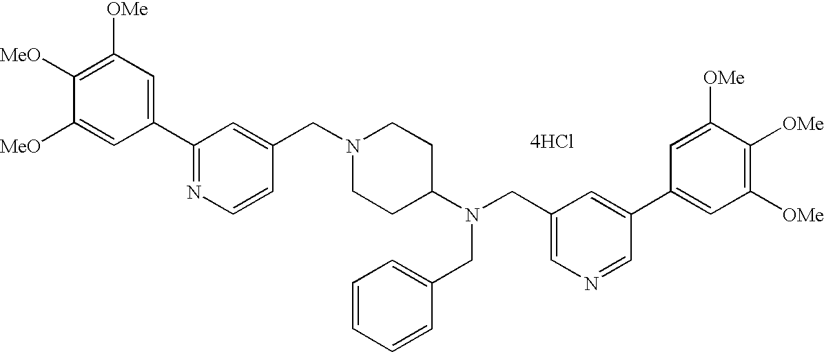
C1(C2=NC=CC(CN3CCC(N(CC4=CC=CC=C4)CC4=CN=CC(C5=CC([OMe])=C([OMe])C([OMe])=C5)=C4)CC3)=C2)=CC([OMe])=C([MeO])C([MeO])=C1.[4HCl]
